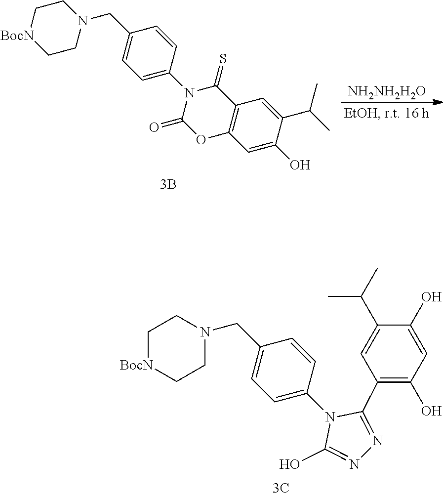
C1[BocN]CCN(CC2=CC=C(N3C(O)=NN=C3C3=C(O)C=C(O)C(C(C)C)=C3)C=C2)C1.C1[BocN]CCN(CC2=CC=C(N3C(=S)C4=C(OC3=O)C=C(O)C(C(C)C)=C4)C=C2)C1.[NH2NH2H2O]
